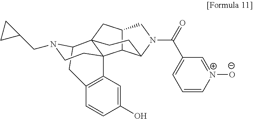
C12C3C(N(C(=O)C4=CC=C[N+]([O-])=C4)C1)CCC1(C2)C32C3=C(CC1N(CC1CC1)CC2)C=CC(O)=C3
